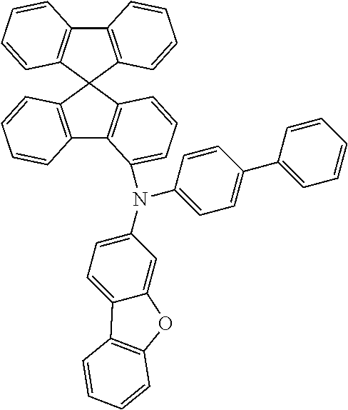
C12=C(C3(C4=C1C=CC=C4)C1=C(C4=C3C=CC=C4N(C3=CC=C(C4=CC=CC=C4)C=C3)C3=CC=C4C(=C3)OC3=C4C=CC=C3)C=CC=C1)C=CC=C2
